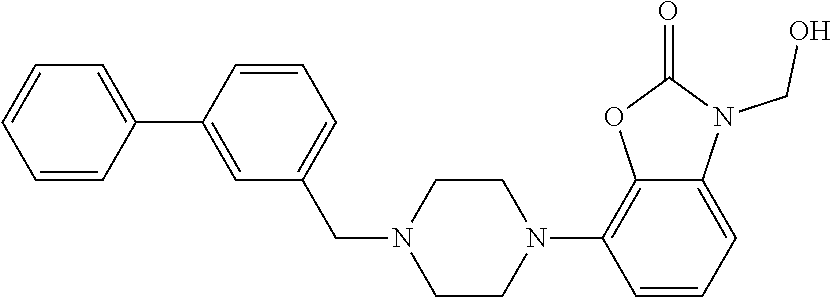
C1=CC=CC(C2=CC(CN3CCN(C4=C5C(=CC=C4)N(CO)C(=O)O5)CC3)=CC=C2)=C1
